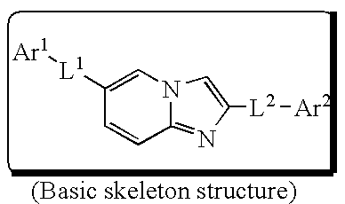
C1([L1][Ar1])=CN2C(=NC([L2][Ar2])=C2)C=C1
